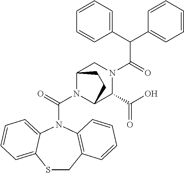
C(C(=O)N1CC2N(C(=O)N3C4=CC=CC=C4SCC4=C3C=CC=C4)C(C1C(O)=O)CC2)(C1=CC=CC=C1)C1=CC=CC=C1
